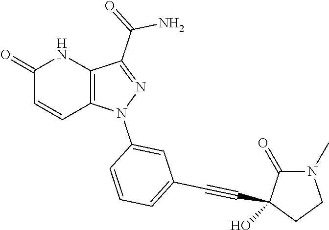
N1C(=O)C=CC2=C1C(C(=O)N)=NN2C1=CC(C#CC2(O)C(=O)N(C)CC2)=CC=C1
